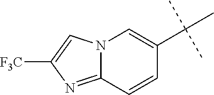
C12=NC([F3C])=CN1C=C(C(C)(C)C)C=C2
